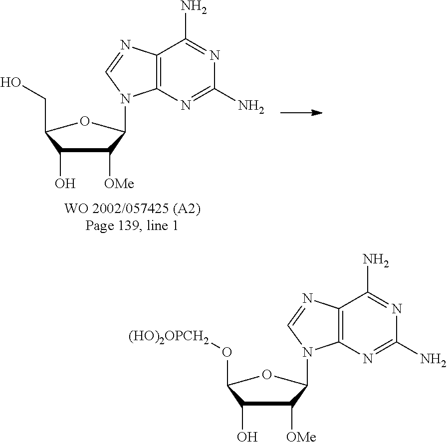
C1([OMe])C(O)C(O[(HO)2OPCH2])OC1N1C2=C(N=C1)C(N)=NC(N)=N2.C1([OMe])C(O)C(CO)OC1N1C2=C(N=C1)C(N)=NC(N)=N2
